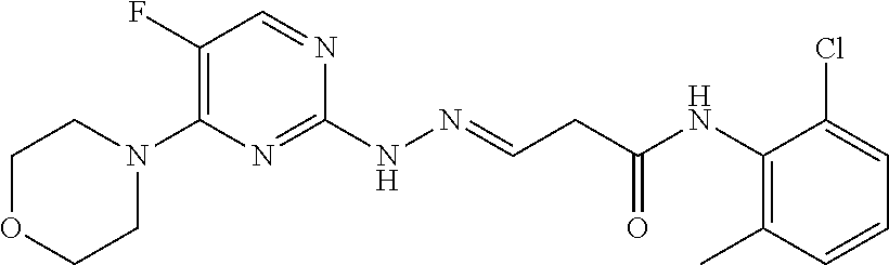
C1OCCN(C2=C(F)C=NC(NN=CCC(NC3=C(C)C=CC=C3Cl)=O)=N2)C1
